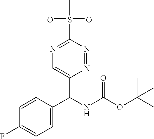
CC(OC(NC(C1=CC=C(F)C=C1)C1=CN=C(S(C)(=O)=O)N=N1)=O)(C)C
